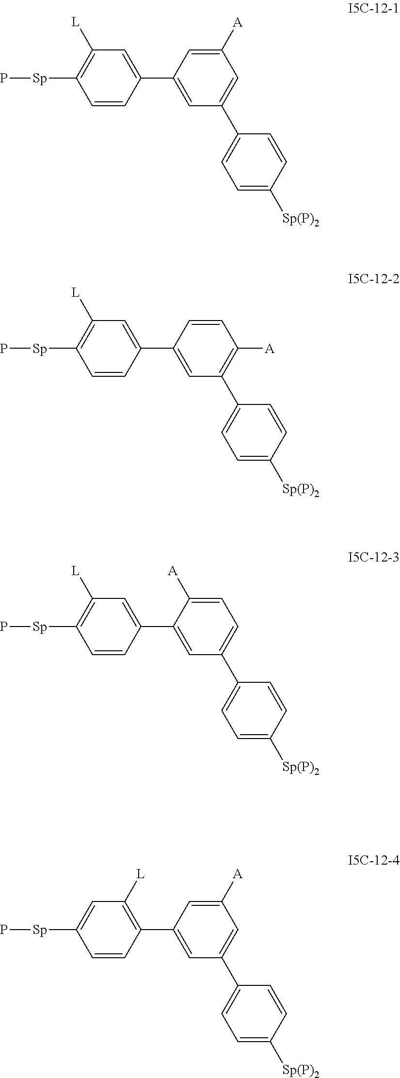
C1(C2=CC(C3=CC=C([Sp(P)2])C=C3)=CC([A])=C2)=CC([L])=C([Sp]P)C=C1.C1(C2=CC(C3=CC=C([Sp(P)2])C=C3)=C([A])C=C2)=CC([L])=C([Sp]P)C=C1.C1(C2=CC(C3=CC=C([Sp(P)2])C=C3)=CC=C2[A])=CC([L])=C([Sp]P)C=C1.C1(C2=CC(C3=CC=C([Sp(P)2])C=C3)=CC([A])=C2)=C([L])C=C([Sp]P)C=C1
